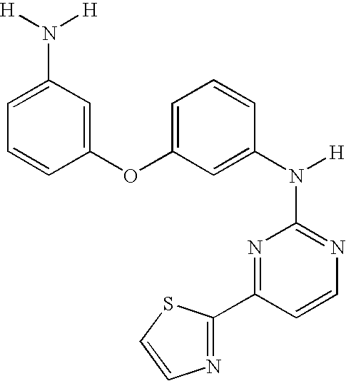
N1=C(N([H])C2=CC(OC3=CC(N([H])[H])=CC=C3)=CC=C2)N=C(C2=NC=CS2)C=C1
